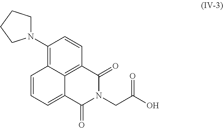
C1(N2CCCC2)=C2C3=C(C=C1)C(=O)N(CC(O)=O)C(=O)C3=CC=C2
